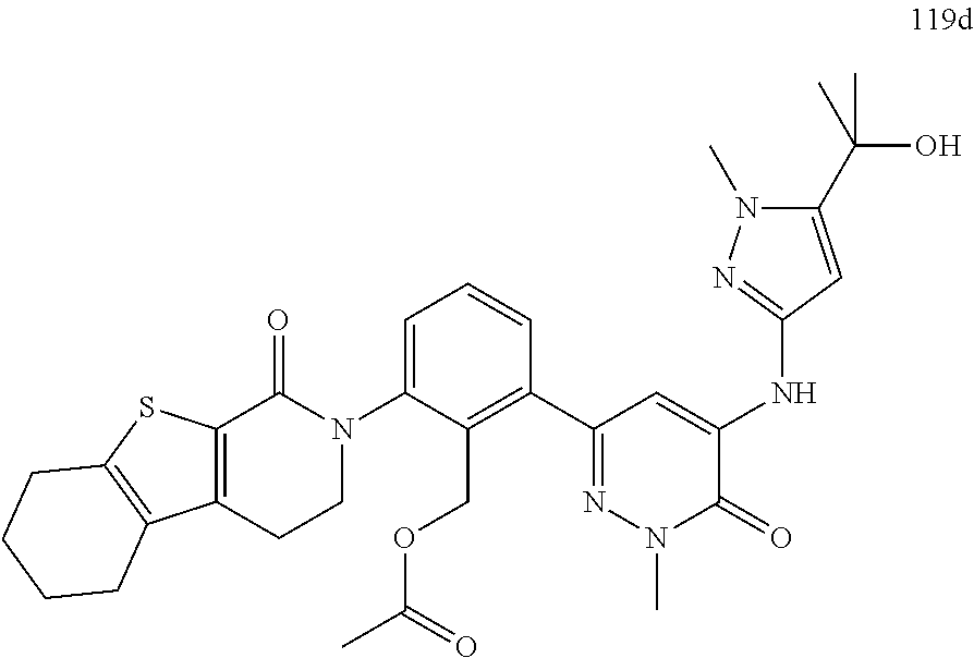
C1(C2=C(COC(C)=O)C(N3C(=O)C4=C(CC3)C3=C(S4)CCCC3)=CC=C2)=NN(C)C(=O)C(NC2=NN(C)C(C(C)(O)C)=C2)=C1
